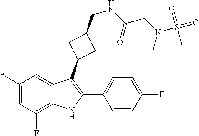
N(C(=O)CN(S(C)(=O)=O)C)CC1CC(C2=C(C3=CC=C(F)C=C3)NC3=C(F)C=C(F)C=C23)C1
